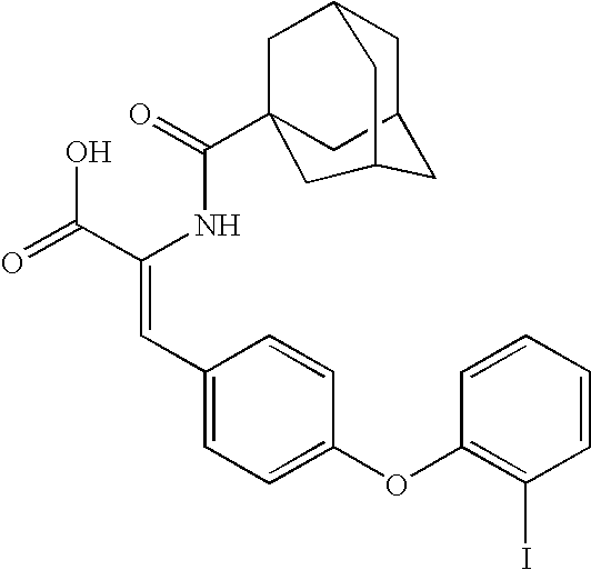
C(=O)(NC(C(=O)O)=CC1=CC=C(OC2=C(I)C=CC=C2)C=C1)C12CC3CC(C1)CC(C2)C3
